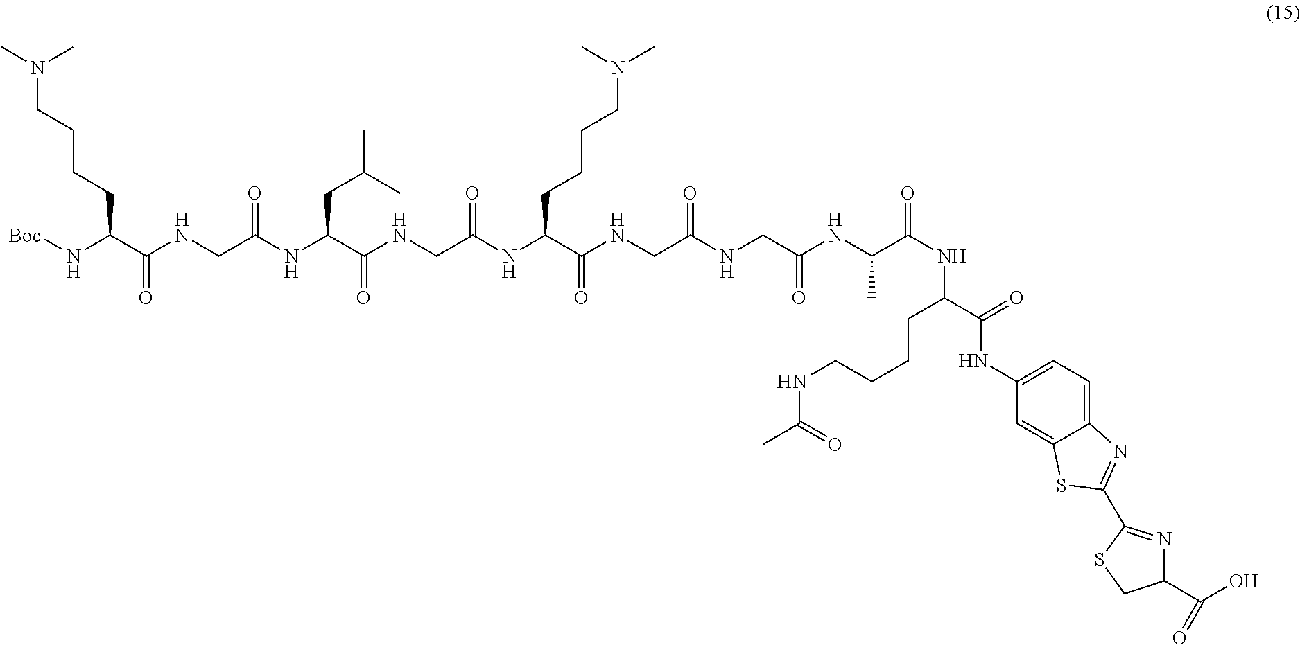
N(C(C(NCC(NC(C(NCC(NC(C(NCC(NCC(NC(C(NC(C(=O)NC1=CC=C2C(=C1)SC(C1=NC(C(=O)O)CS1)=N2)CCCCNC(C)=O)=O)C)=O)=O)=O)CCCCN(C)C)=O)=O)CC(C)C)=O)=O)CCCCN(C)C)[Boc]
